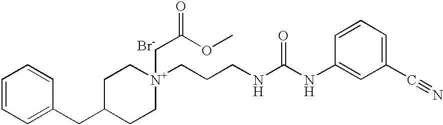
C1=CC=C(CC2CC[N+](CCCNC(NC3=CC(C#N)=CC=C3)=O)(CC(OC)=O)CC2)C=C1.[Br-]
